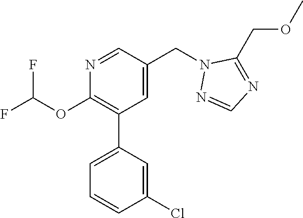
C1(OC(F)F)=C(C2=CC=CC(Cl)=C2)C=C(CN2N=CN=C2COC)C=N1
